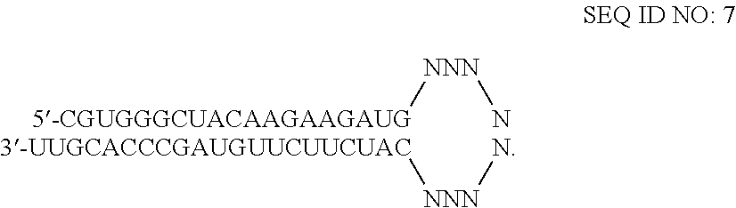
[5-CGUGGGCUACAAGAAGAUG][NNN]N.[3-UUGCACCCGAUGUUCUUCUAC][NNN]N
